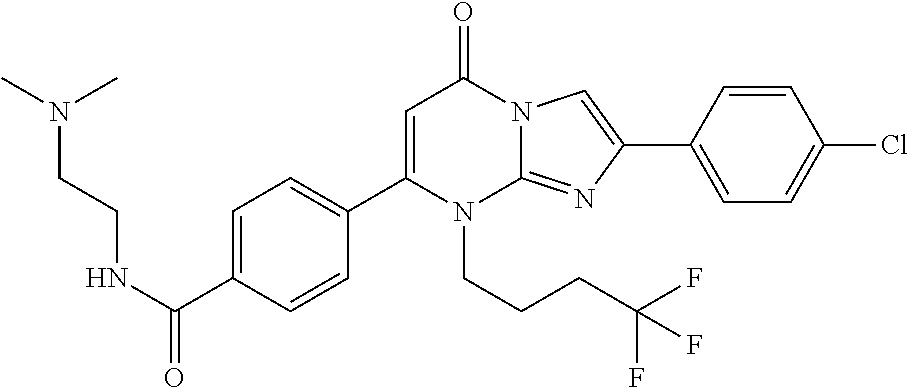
C1(C2=CC=C(C(NCCN(C)C)=O)C=C2)=CC(=O)N2C(=NC(C3=CC=C(Cl)C=C3)=C2)N1CCCC(F)(F)F
